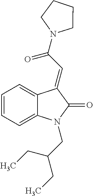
C1=C2C(=CC=C1)N(CC(CC)CC)C(=O)C2=CC(=O)N1CCCC1
